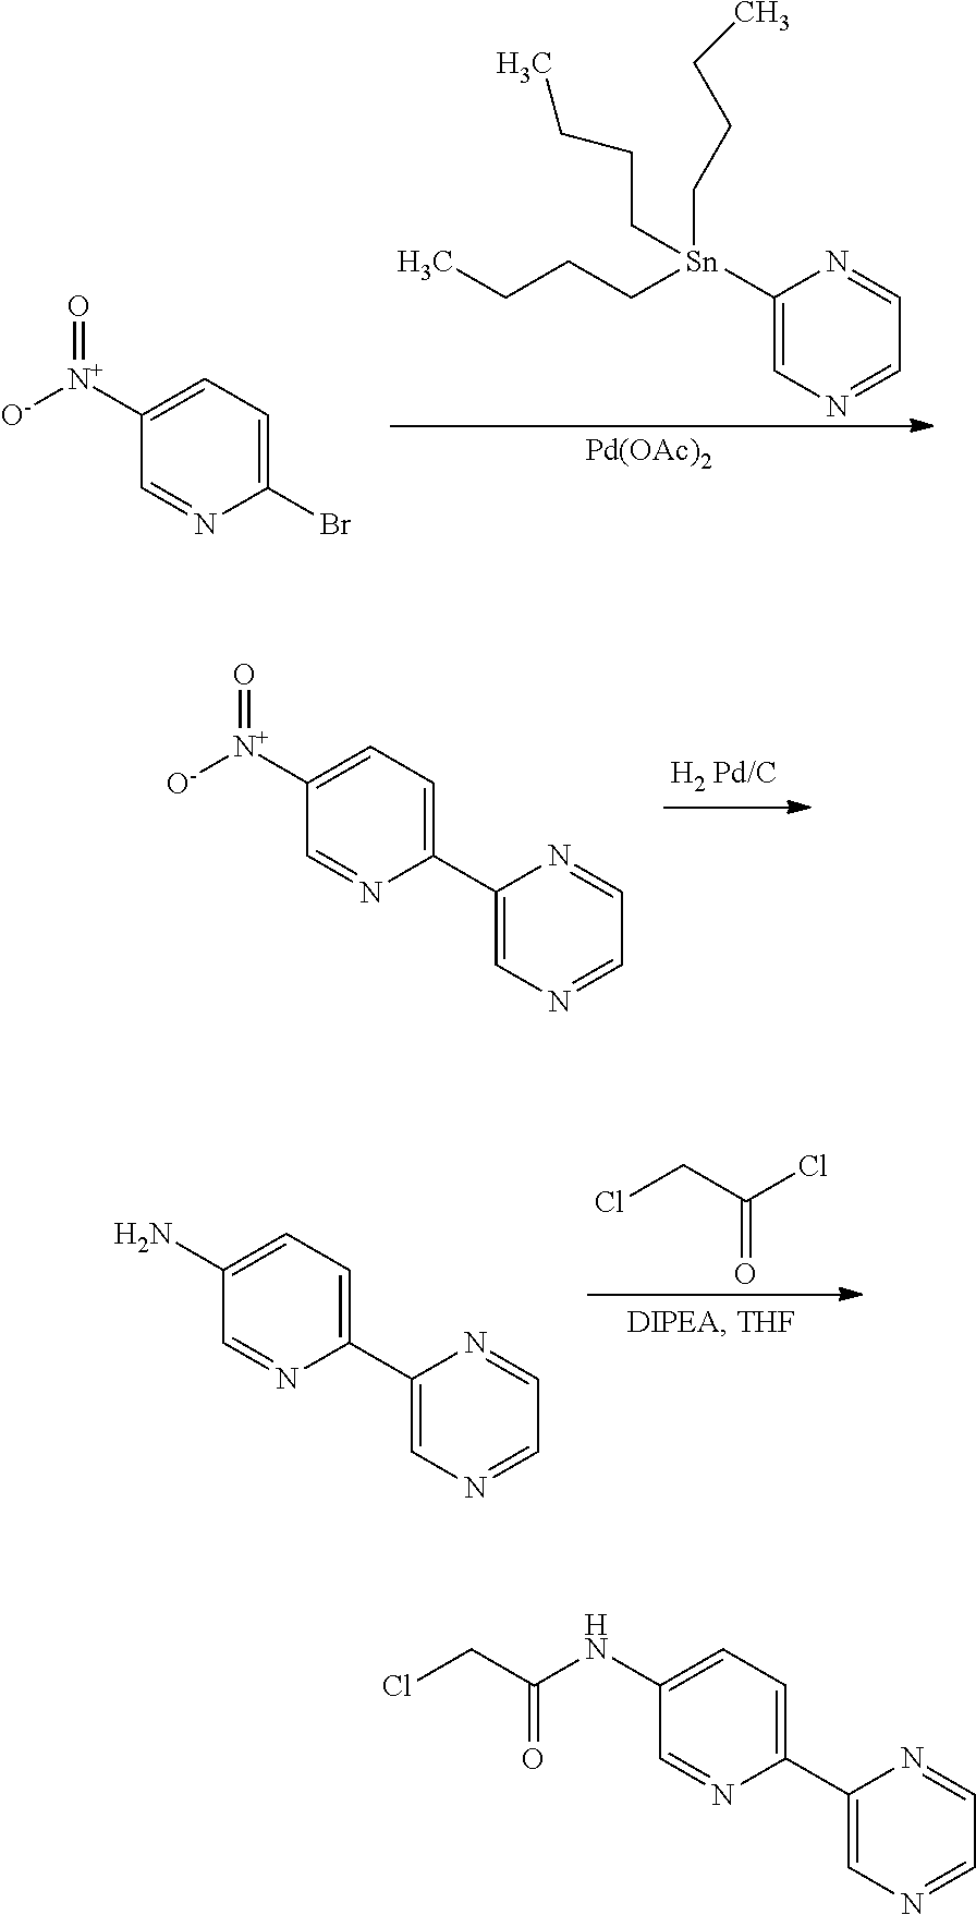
C1([N+]([O-])=O)=CC=C(Br)N=C1.C1([Sn](CCCC)(CCCC)CCCC)=CN=CC=N1.[Pd(OAc)2].C1([N+]([O-])=O)=CC=C(C2=CN=CC=N2)N=C1.C1(N)=CC=C(C2=CN=CC=N2)N=C1.O=C(CCl)Cl.C1(NC(CCl)=O)=CC=C(C2=CN=CC=N2)N=C1
